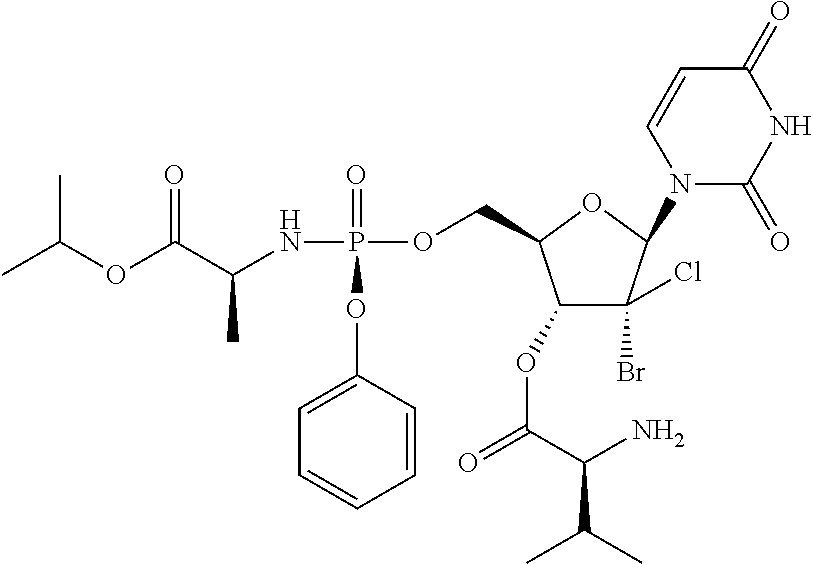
C1(OC(=O)C(N)C(C)C)C(Br)(Cl)C(N2C(=O)NC(=O)C=C2)OC1COP(NC(C(OC(C)C)=O)C)(=O)OC1=CC=CC=C1
